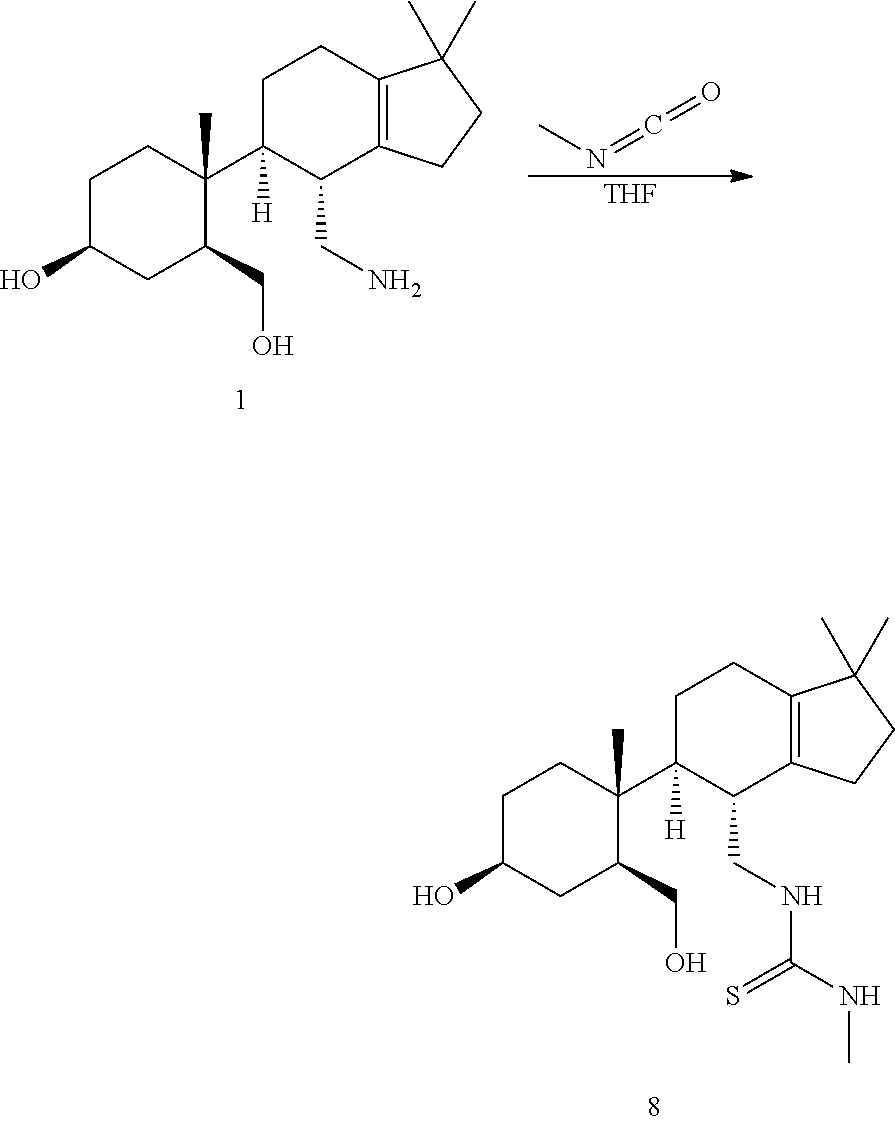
C1C(O)CC(CO)C(C2([H])C(CNC(NC)=S)C3=C(CC2)C(C)(C)CC3)(C)C1.CN=C=O.[THF].C1C(O)CC(CO)C(C2([H])C(CN)C3=C(CC2)C(C)(C)CC3)(C)C1
